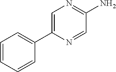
NC1=NC=C(C2=CC=CC=C2)N=C1
